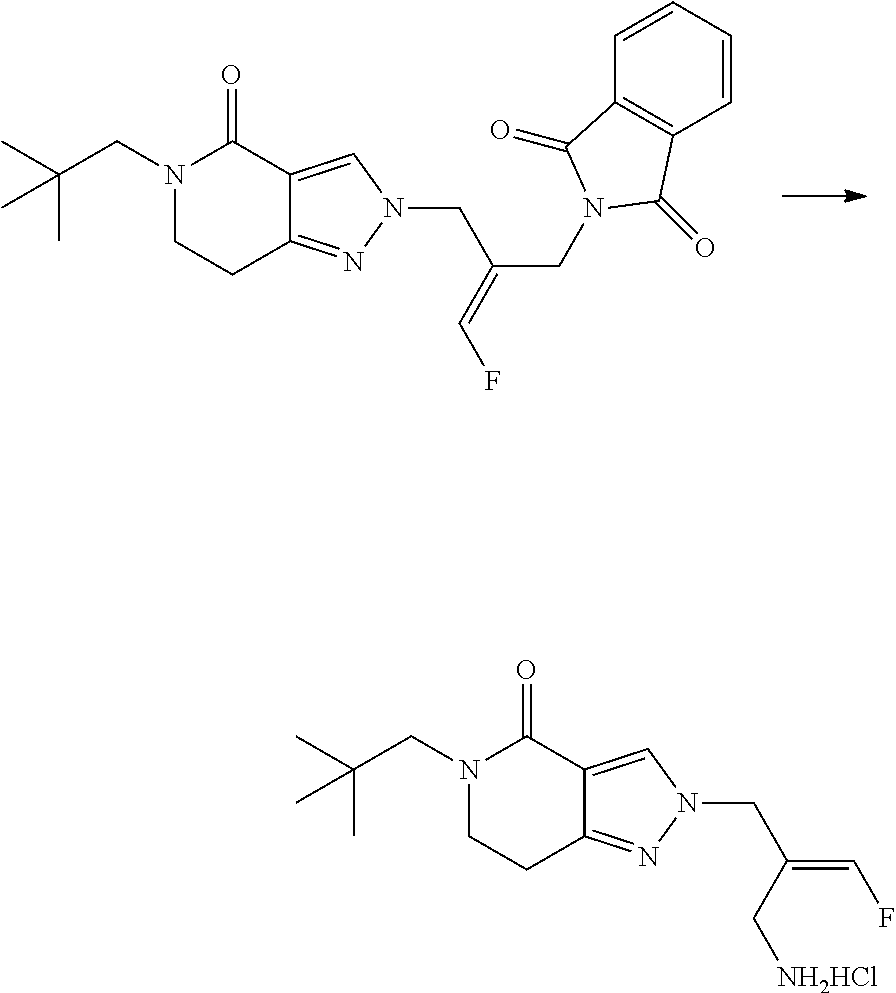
N1(CC(C)(C)C)CCC2=NN(CC(CN3C(=O)C4=C(C3=O)C=CC=C4)=CF)C=C2C1=O.N1(CC(C)(C)C)CCC2=NN(CC(C[NH2HCl])=CF)C=C2C1=O
